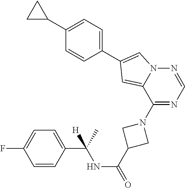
C1(C2CC2)=CC=C(C2=CN3N=CN=C(N4CC(C(=O)NC(C5=CC=C(F)C=C5)(C)[H])C4)C3=C2)C=C1
